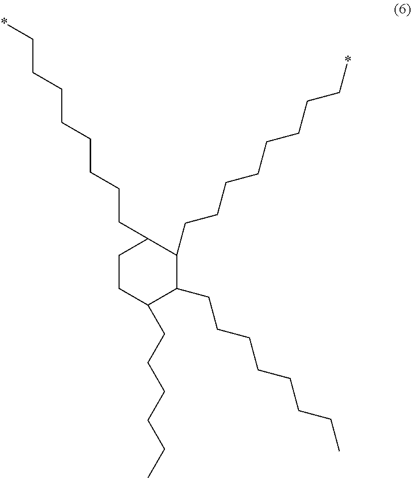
*CCCCCCCCC1CCC(CCCCCC)C(CCCCCCCC)C1CCCCCCCC*
